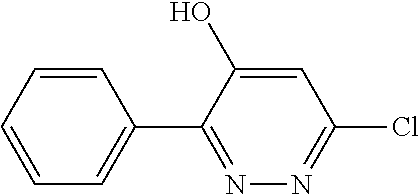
C1=CC=CC=C1C1=NN=C(Cl)C=C1O
